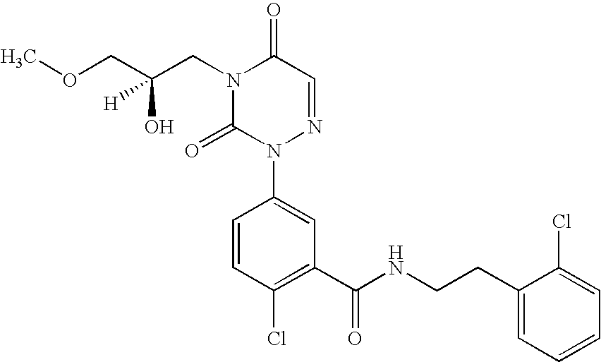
N1(CC(COC)(O)[H])C(=O)N(C2=CC(C(=O)NCCC3=CC=CC=C3Cl)=C(Cl)C=C2)N=CC1=O
